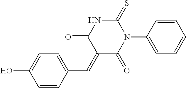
C1=C(O)C=CC(C=C2C(=O)N(C3=CC=CC=C3)C(=S)NC2=O)=C1
